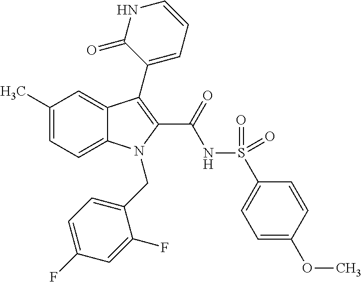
C12=CC=C(C)C=C1C(C1=CC=CNC1=O)=C(C(=O)NS(C1=CC=C(OC)C=C1)(=O)=O)N2CC1=CC=C(F)C=C1F
